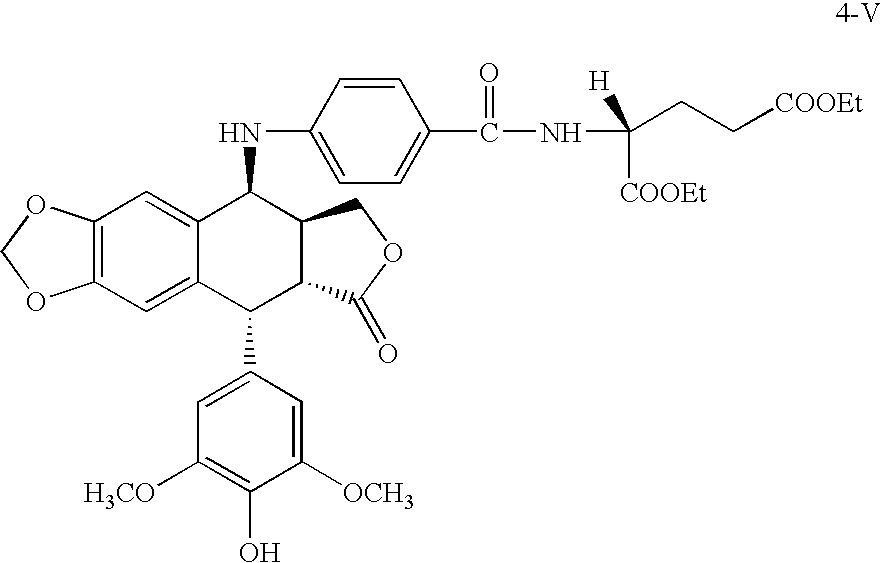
C12=C(C=C3C(=C1)C(NC1=CC=C(C(NC(CC[COOEt])([COOEt])[H])=O)C=C1)C1C(C3C3=CC([H3CO])=C(O)C([OCH3])=C3)C(=O)OC1)OCO2
